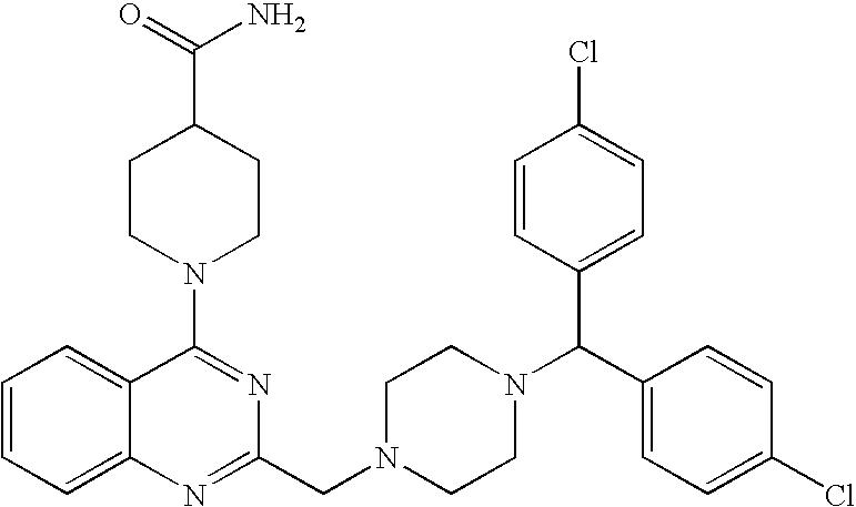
C1=CC=C2C(=C1)C(N1CCC(C(N)=O)CC1)=NC(CN1CCN(C(C3=CC=C(Cl)C=C3)C3=CC=C(Cl)C=C3)CC1)=N2
